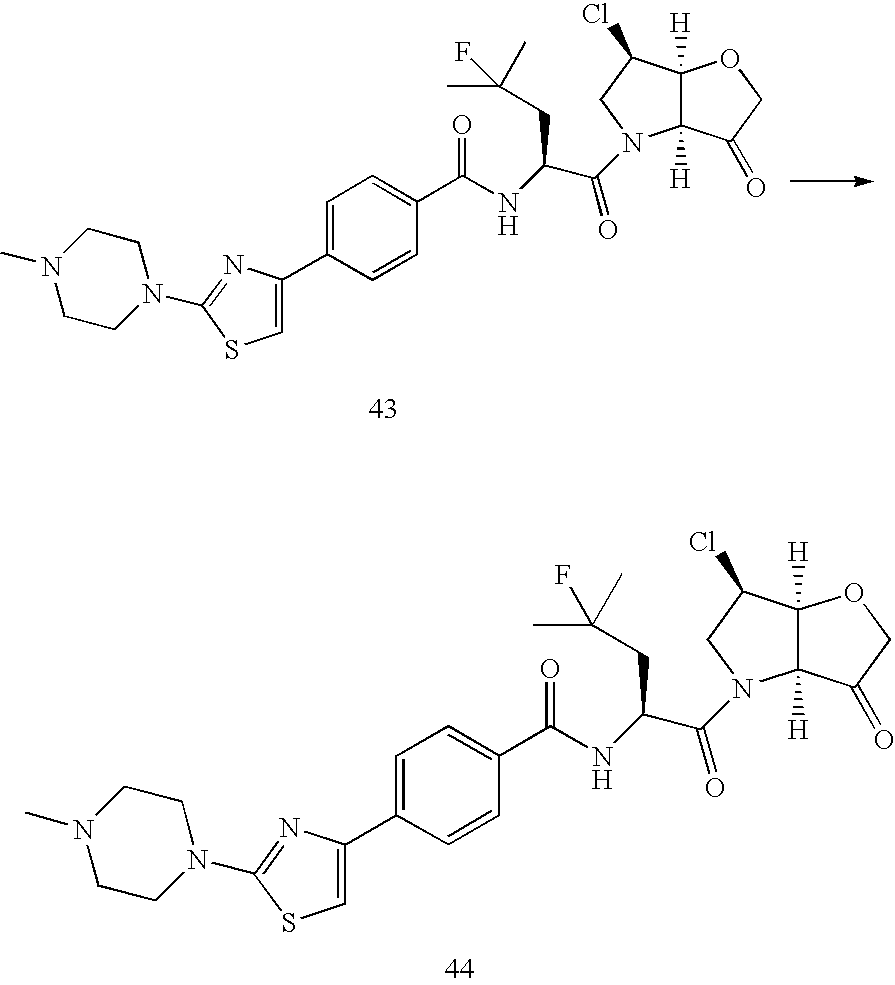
C(=O)(N1C2([H])C([H])(OCC2=O)C(Cl)C1)C(NC(C1=CC=C(C2=CSC(N3CCN(C)CC3)=N2)C=C1)=O)CC(C)(C)F.C(=O)(N1C2([H])C([H])(OCC2=O)C(Cl)C1)C(NC(C1=CC=C(C2=CSC(N3CCN(C)CC3)=N2)C=C1)=O)CC(C)(C)F
